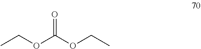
O=C(OCC)OCC
